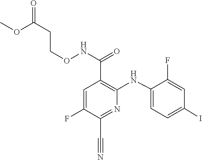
C1(NC2=C(C(NOCCC(OC)=O)=O)C=C(F)C(C#N)=N2)=CC=C(I)C=C1F
